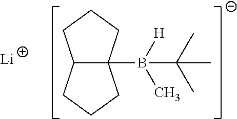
[Li].C12C(B([H])(C)C(C)(C)C)(CCC1)CCC2
